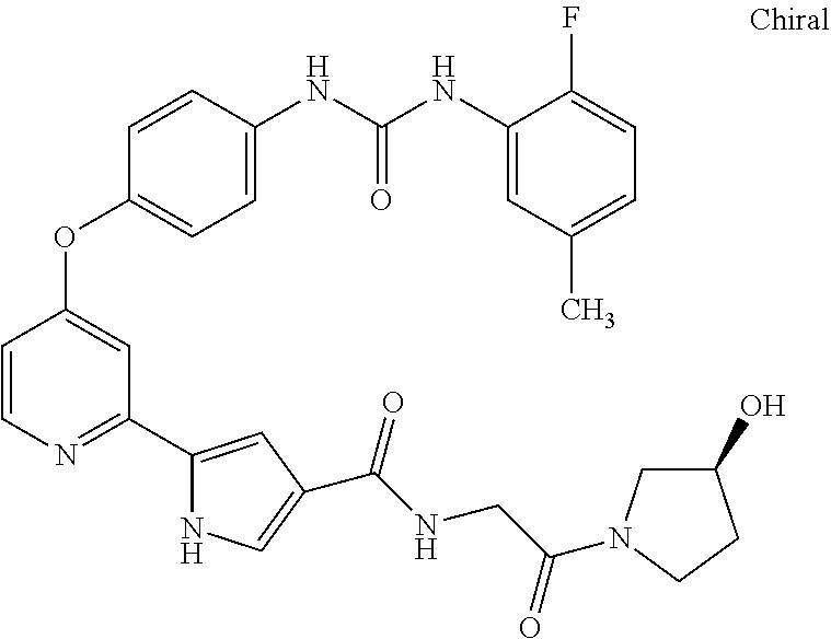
C1=C(NC(NC2=CC(C)=CC=C2F)=O)C=CC(OC2=CC(C3=CC(C(NCC(=O)N4CC(O)CC4)=O)=CN3)=NC=C2)=C1
